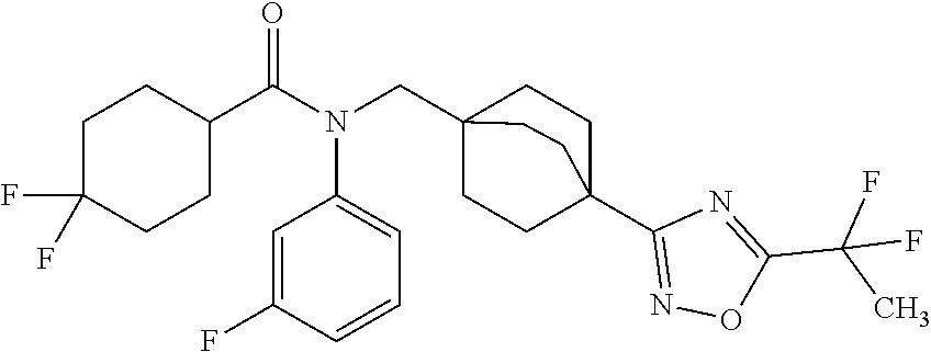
C1(C(N(CC23CCC(C4=NOC(C(C)(F)F)=N4)(CC2)CC3)C2=CC=CC(F)=C2)=O)CCC(F)(F)CC1
